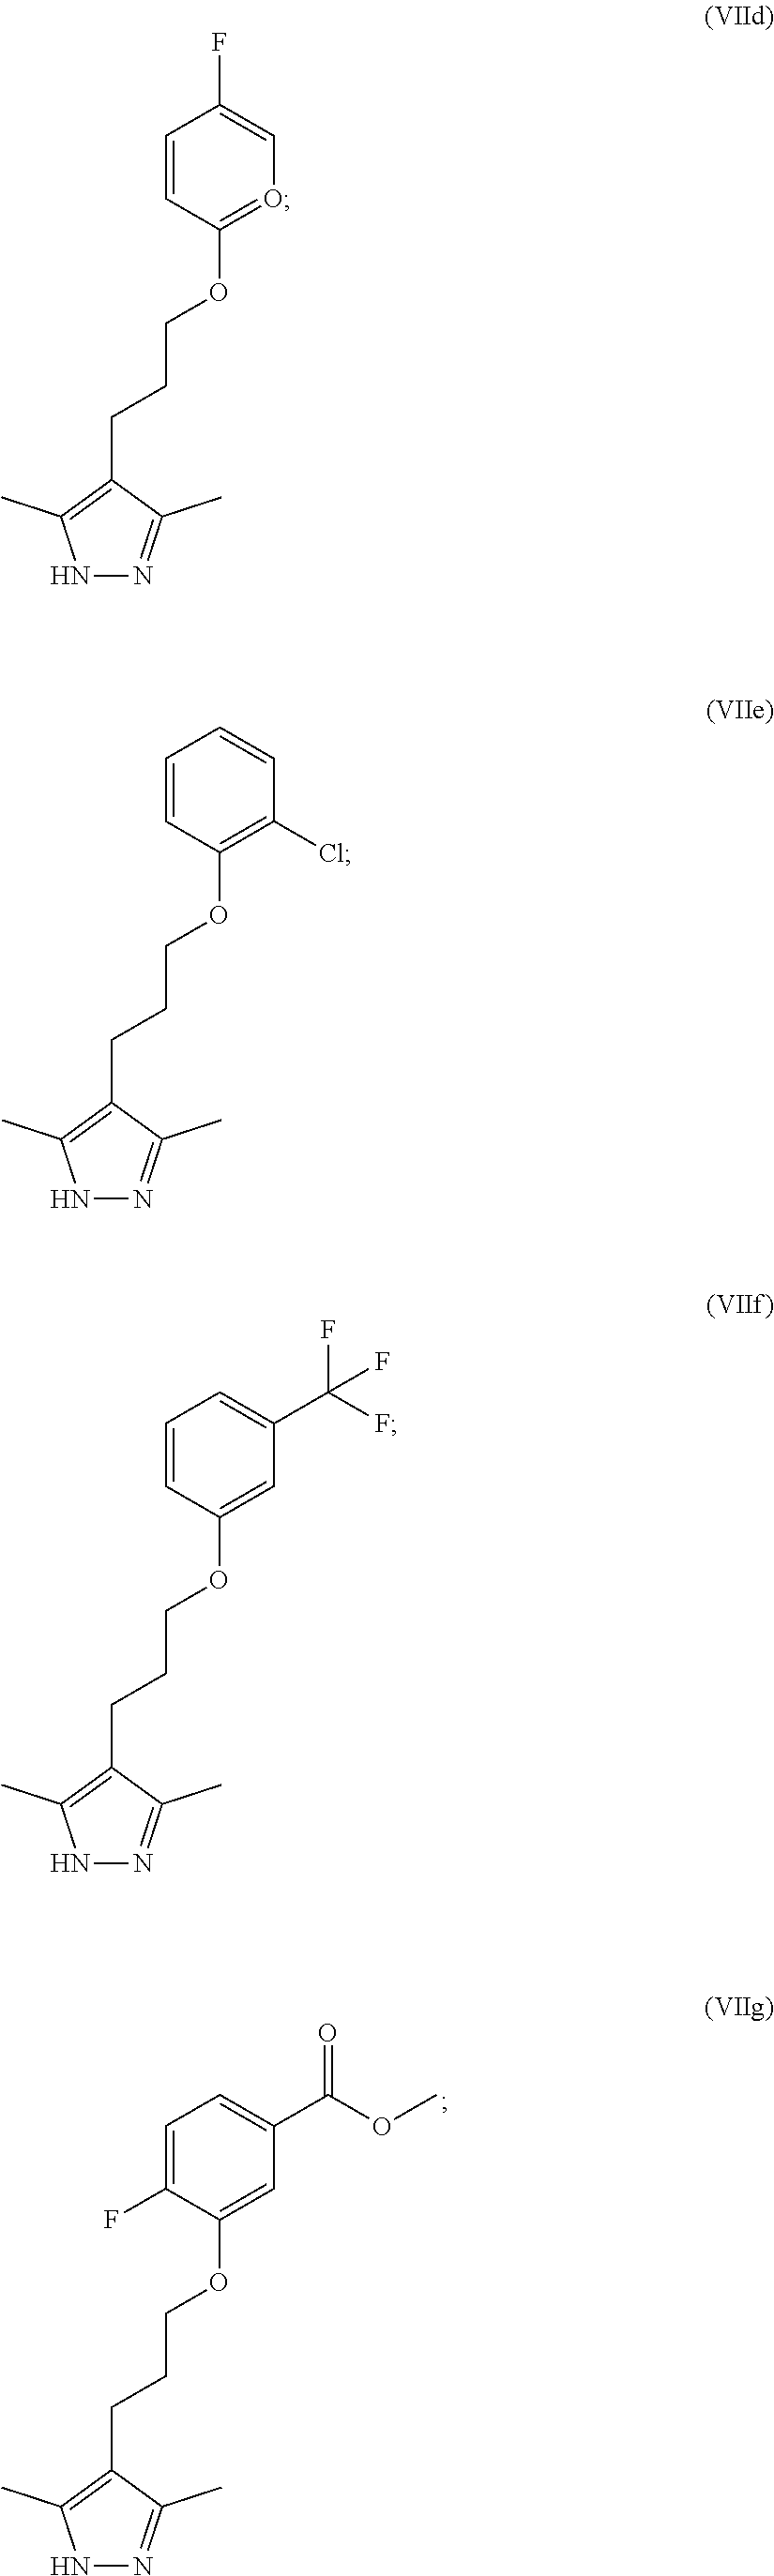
C1=C(F)C(OCCCC2=C(C)NN=C2C)=CC(C(OC)=O)=C1.C1=CC(OCCCC2=C(C)NN=C2C)=OC=C1F.C1=CC(OCCCC2=C(C)NN=C2C)=C(Cl)C=C1.C1=CC(OCCCC2=C(C)NN=C2C)=CC(C(F)(F)F)=C1
